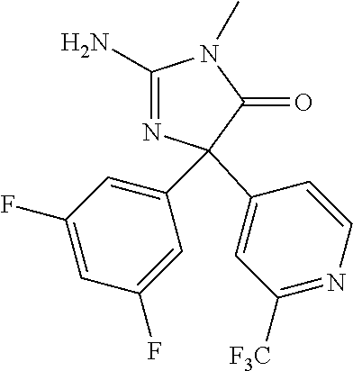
C1([F3C])=NC=CC(C2(C3=CC(F)=CC(F)=C3)N=C(N)N(C)C2=O)=C1
